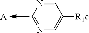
C1=NC=C([R1c])C=N1.[A]
